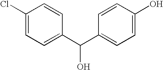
C1(Cl)=CC=C(C(C2=CC=C(O)C=C2)O)C=C1
